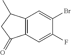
C12=C(C=C(F)C(Br)=C1)C(=O)CC2C
